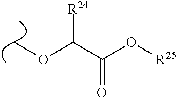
COC(C(O[R25])=O)[R24]
